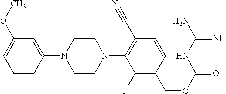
C1=C(N2CCN(C3=C(C#N)C=CC(COC(=O)NC(N)=N)=C3F)CC2)C=CC=C1OC
